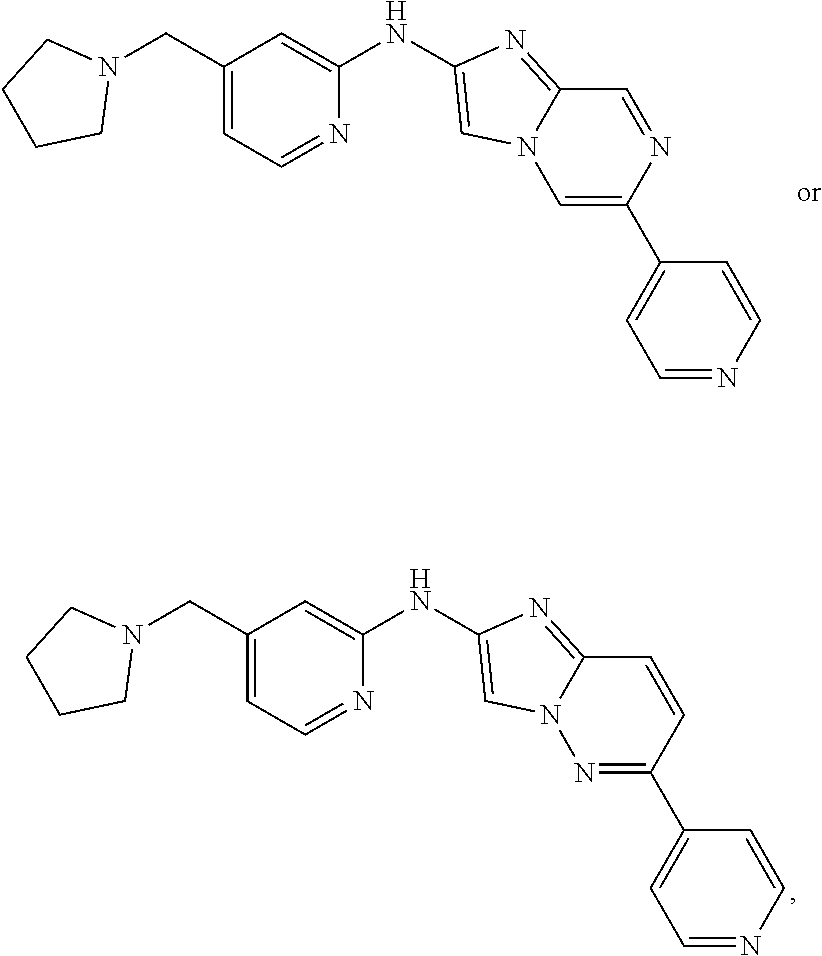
C1(CN2CCCC2)=CC=NC(NC2=CN3C(=N2)C=NC(C2=CC=NC=C2)=C3)=C1.C1(CN2CCCC2)=CC=NC(NC2=CN3C(=N2)C=CC(C2=CC=NC=C2)=N3)=C1
